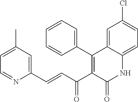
C1=C(C)C=C(C=CC(C2=C(C3=CC=CC=C3)C3=CC(Cl)=CC=C3NC2=O)=O)N=C1
